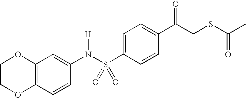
C1=CC(S(N([H])C2=CC3=C(C=C2)OCCO3)(=O)=O)=CC=C1C(CSC(C)=O)=O
